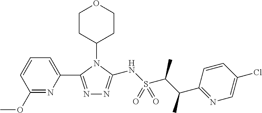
C1=C(C2=NN=C(NS(C(C(C)C3=NC=C(Cl)C=C3)C)(=O)=O)N2C2CCOCC2)N=C(OC)C=C1
